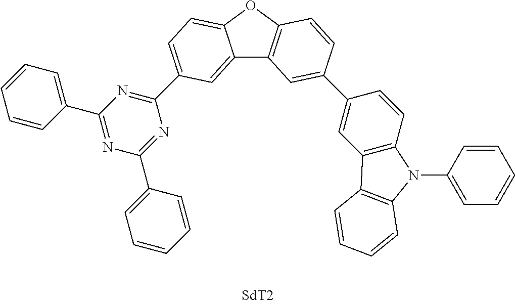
C12=CC(C3=NC(C4=CC=CC=C4)=NC(C4=CC=CC=C4)=N3)=CC=C1OC1=C2C=C(C2=CC3=C(C=C2)N(C2=CC=CC=C2)C2=C3C=CC=C2)C=C1
